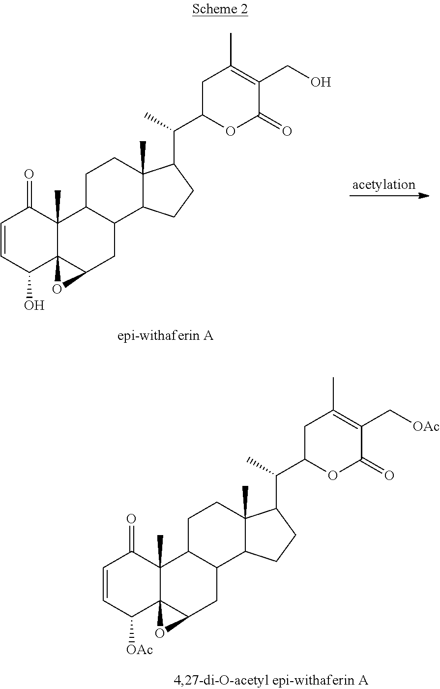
C1=CC(O)C23C(C)(C1=O)C1C(CC2O3)C2C(C)(CC1)C(C(C1OC(=O)C(CO)=C(C)C1)C)CC2.C1=CC([OAc])C23C(C)(C1=O)C1C(CC2O3)C2C(C)(CC1)C(C(C1OC(=O)C(C[OAc])=C(C)C1)C)CC2
